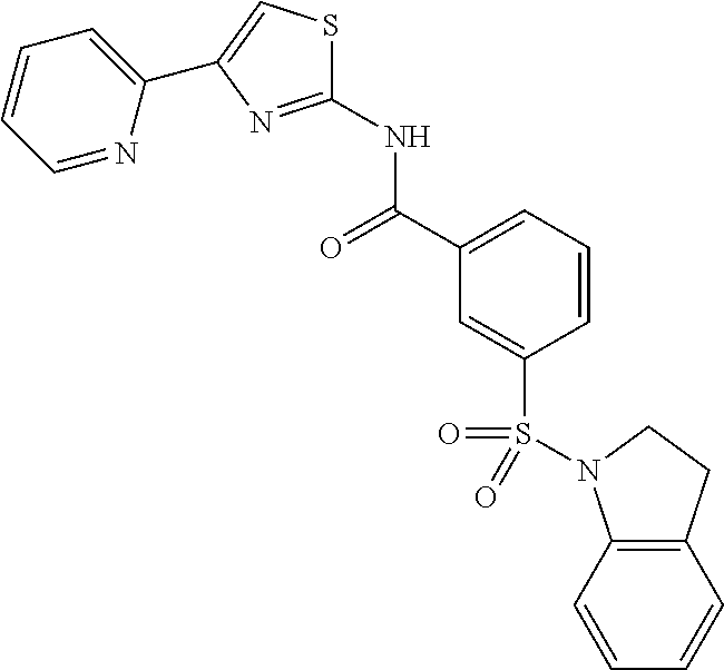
C1(NC(C2=CC=CC(S(N3C4=C(CC3)C=CC=C4)(=O)=O)=C2)=O)=NC(C2=CC=CC=N2)=CS1
